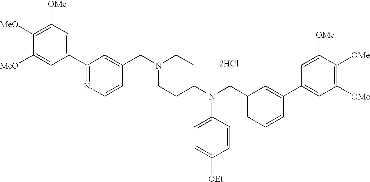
C1([OMe])=C([MeO])C([MeO])=CC(C2=NC=CC(CN3CCC(N(CC4=CC=CC(C5=CC([OMe])=C([OMe])C([OMe])=C5)=C4)C4=CC=C([OEt])C=C4)CC3)=C2)=C1.[2HCl]
